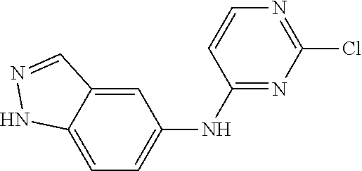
C12=CC=C(NC3=NC(Cl)=NC=C3)C=C1C=NN2
